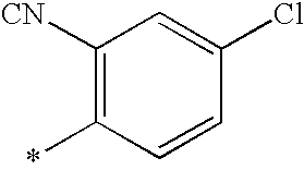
C1=C(Cl)C=CC(*)=C1[CN]
